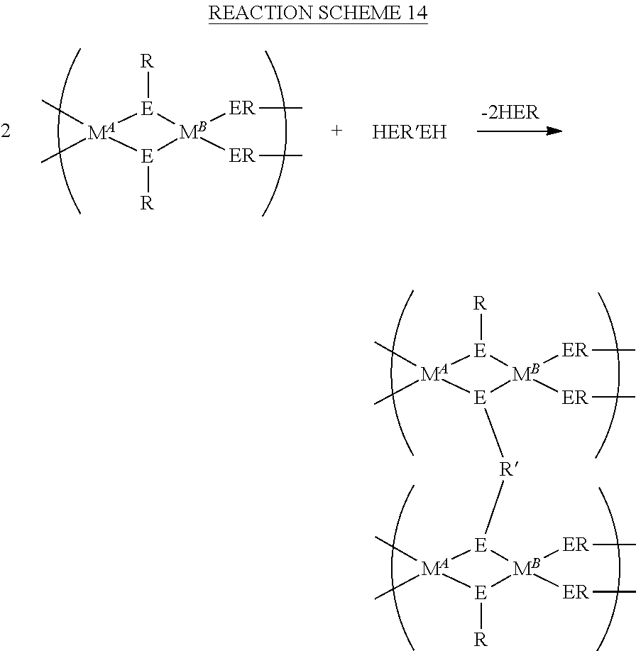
C[MA]1(C)[E]([R])[MB]([ER]C)([ER]C)[E]1[R].C[MA]1(C)[E]([R])[MB]([ER]C)([ER]C)[E]1[R][E]1[MA](C)(C)[E]([R])[MB]1([ER]C)[ER]C
